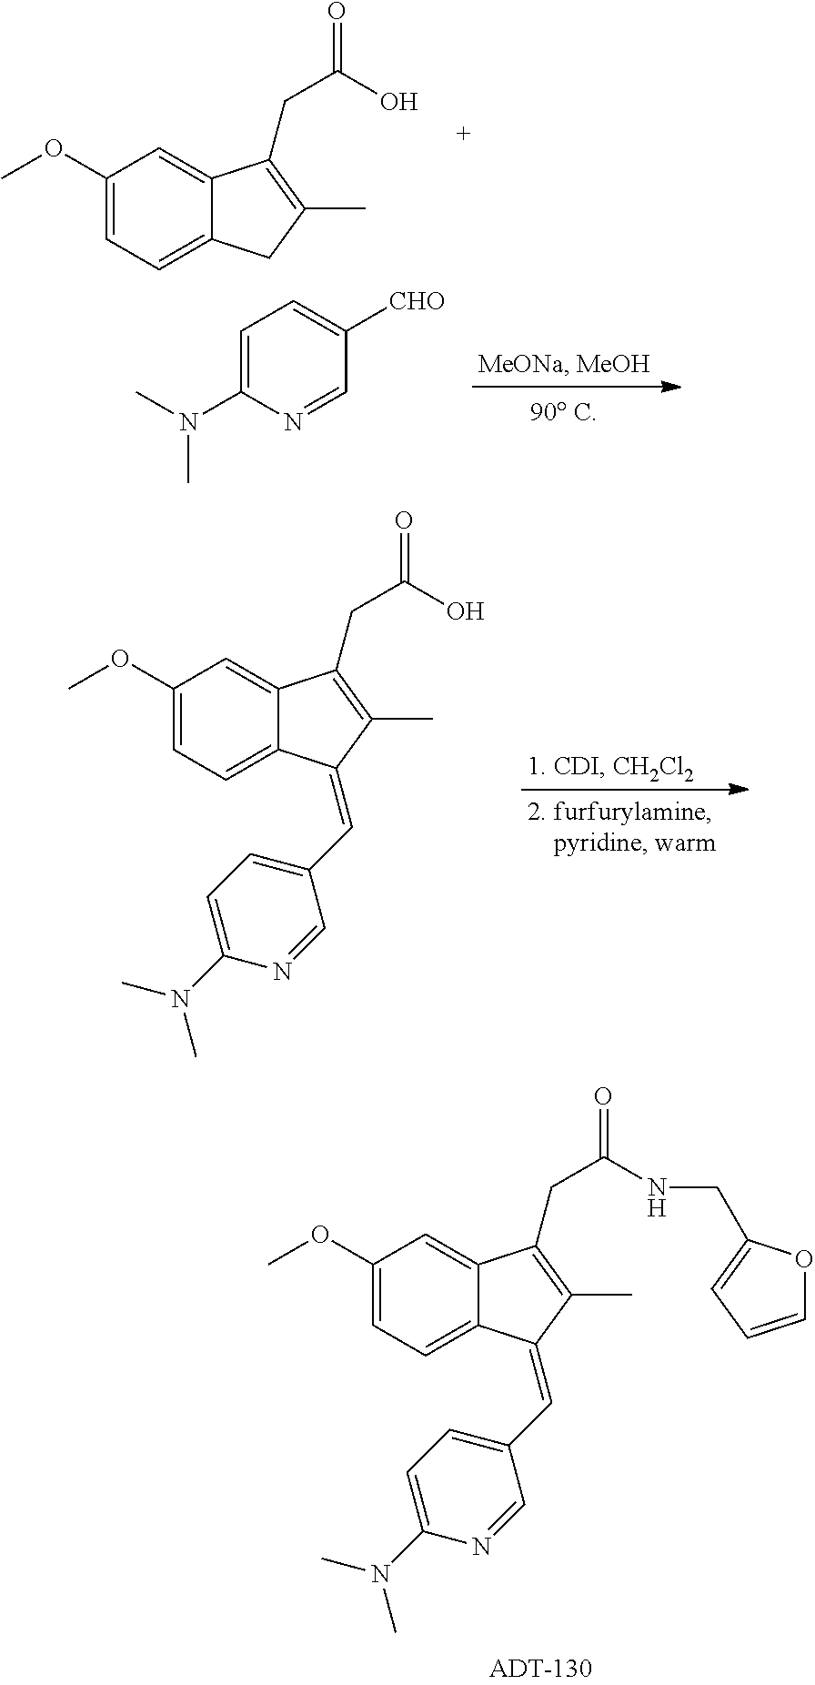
C1(OC)=CC=C2C(=C1)C(CC(=O)NCC1=CC=CO1)=C(C)C2=CC1=CC=C(N(C)C)N=C1.C1(OC)=CC=C2C(=C1)C(CC(=O)O)=C(C)C2.C1=C(N(C)C)N=CC([CHO])=C1.C1(OC)=CC=C2C(=C1)C(CC(=O)O)=C(C)C2=CC1=CC=C(N(C)C)N=C1
